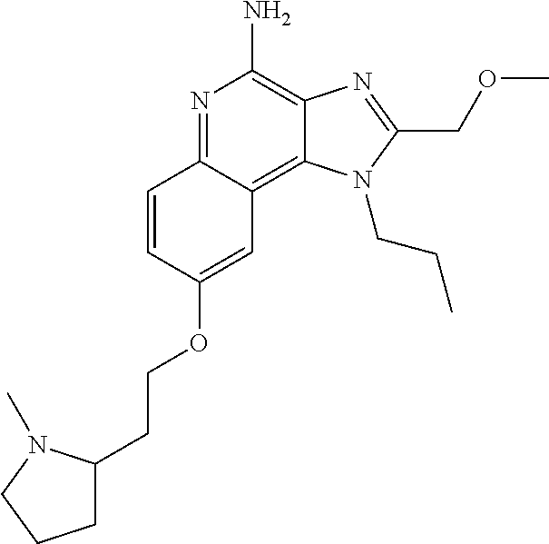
C1(OCCC2CCCN2C)=CC2=C3C(=C(N)N=C2C=C1)N=C(COC)N3CCC
